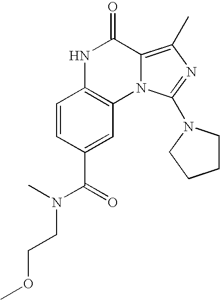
N1C2=C(N3C(=C(C)N=C3N3CCCC3)C1=O)C=C(C(N(CCOC)C)=O)C=C2
